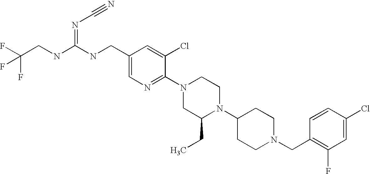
C1(Cl)=CC(F)=C(CN2CCC(N3C(CC)CN(C4=NC=C(CNC(NCC(F)(F)F)=NC#N)C=C4Cl)CC3)CC2)C=C1
